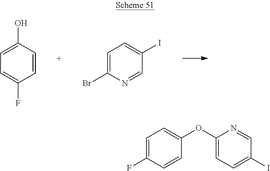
C1=CC(O)=CC=C1F.C1=NC(Br)=CC=C1I.C1=CC(F)=CC=C1OC1=CC=C(I)C=N1
